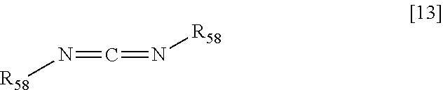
N(=C=N[R58])[R58]
